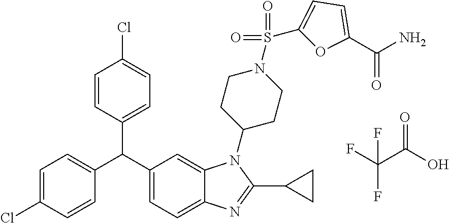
ClC1=CC=C(C(C2=CC=C3C(=C2)N(C2CCN(S(=O)(=O)C4=CC=C(C(N)=O)O4)CC2)C(C2CC2)=N3)C2=CC=C(Cl)C=C2)C=C1.O=C(O)C(F)(F)F
